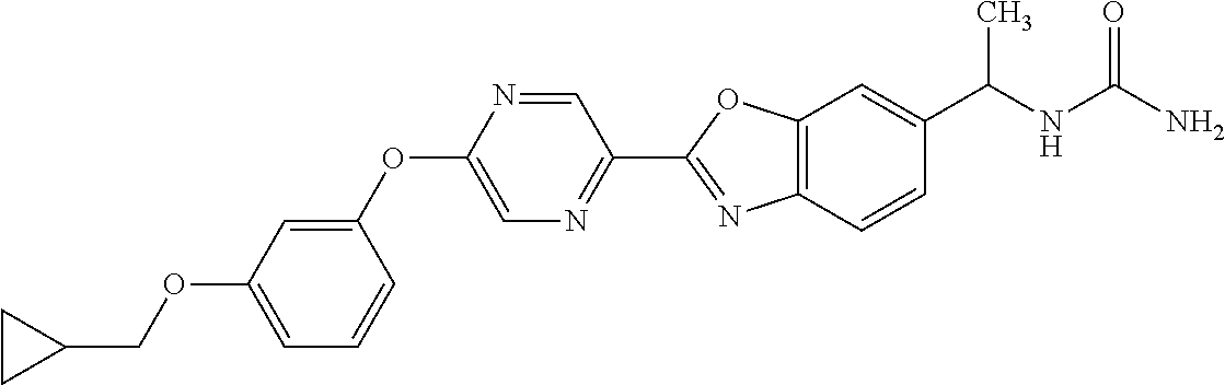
O(C1=CC=CC(OC2=CN=C(C3=NC4=C(O3)C=C(C(NC(N)=O)C)C=C4)C=N2)=C1)CC1CC1
